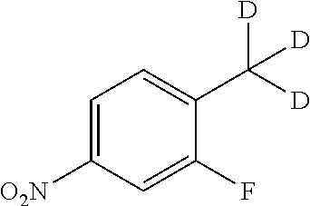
C1=C([O2N])C=C(F)C(C([D])([D])[D])=C1
